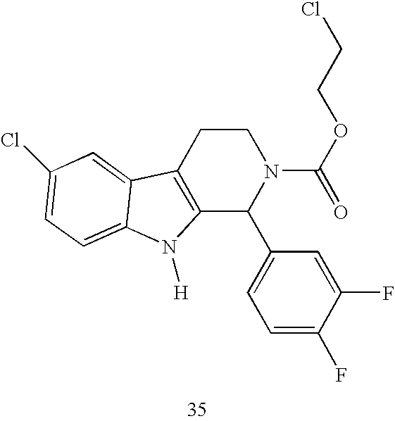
C12=C(CCN(C(=O)OCCCl)C1C1=CC=C(F)C(F)=C1)C1=CC(Cl)=CC=C1N2[H]
